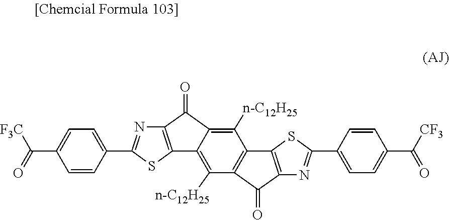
C12=C(SC(C3=CC=C(C([CF3])=O)C=C3)=N1)C1=C(C2=O)C([n-C12H25])=C2C(=C1[n-C12H25])C(=O)C1=C2SC(C2=CC=C(C(=O)[F3C])C=C2)=N1
